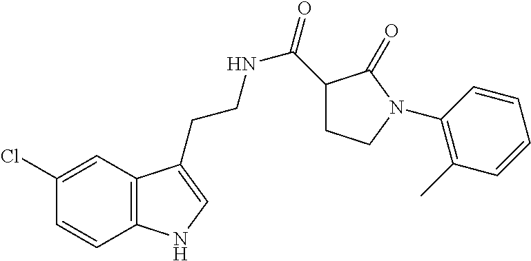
C12=C(C=C(Cl)C=C1)C(CCNC(=O)C1CCN(C3=C(C)C=CC=C3)C1=O)=CN2
